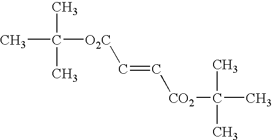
CC(C)(C)[O2C]C=C[CO2]C(C)(C)C
